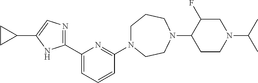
C1(C2=CC=CC(N3CCCN(C4CCN(C(C)C)CC4F)CC3)=N2)=NC=C(C2CC2)N1
